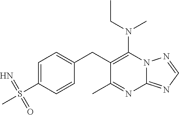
N12C(=NC=N1)N=C(C)C(CC1=CC=C(S(C)(=N)=O)C=C1)=C2N(CC)C
